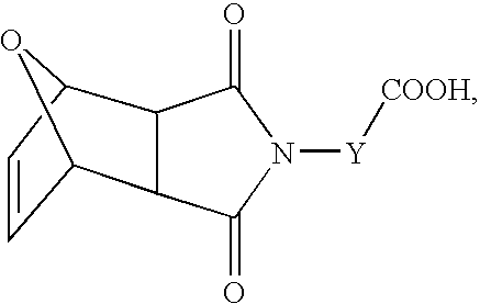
C12C=CC(O1)C1C2C(=O)N([Y][COOH])C1=O
